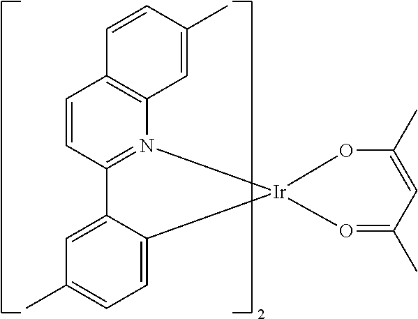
C1(C)=CC(C)=O[Ir]2(O1)N1=C(C3=CC(C)=CC=C32)C=CC2=C1C=C(C)C=C2
